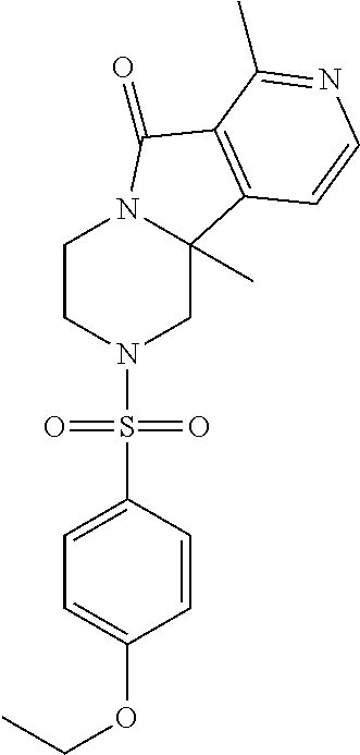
C1CN(S(C2=CC=C(OCC)C=C2)(=O)=O)CC2(C)N1C(=O)C1=C2C=CN=C1C
